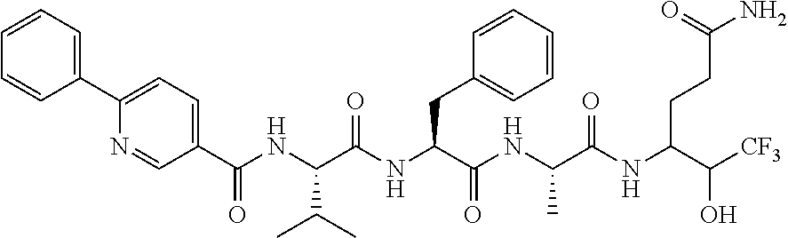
N1=CC(C(NC(C(NC(C(NC(C(NC(C([CF3])O)CCC(N)=O)=O)C)=O)CC2=CC=CC=C2)=O)C(C)C)=O)=CC=C1C1=CC=CC=C1
